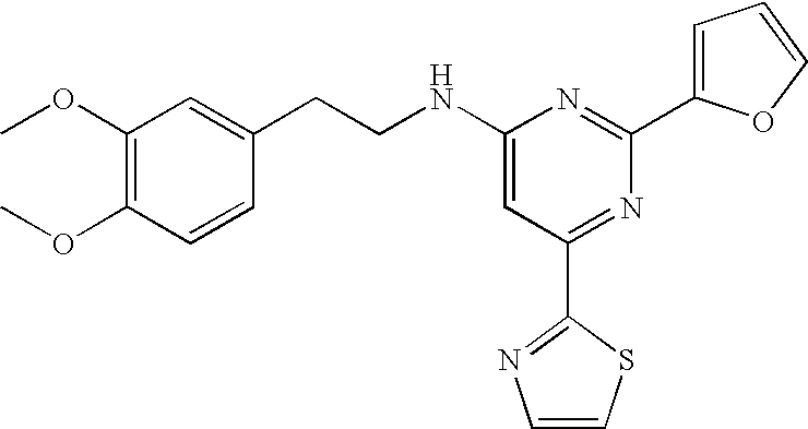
C1(NCCC2=CC(OC)=C(OC)C=C2)=CC(C2=NC=CS2)=NC(C2=CC=CO2)=N1
